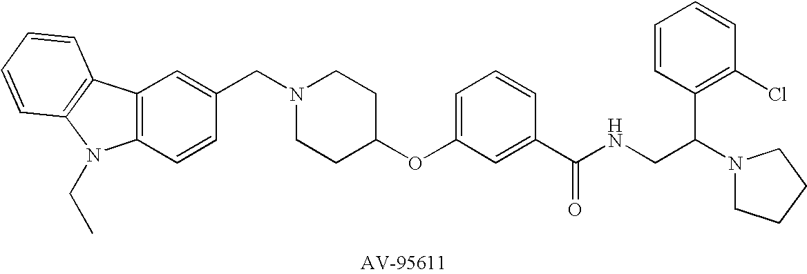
C1(CN2CCC(OC3=CC=CC(C(NCC(N4CCCC4)C4=C(Cl)C=CC=C4)=O)=C3)CC2)=CC2=C(C=C1)N(CC)C1=C2C=CC=C1
